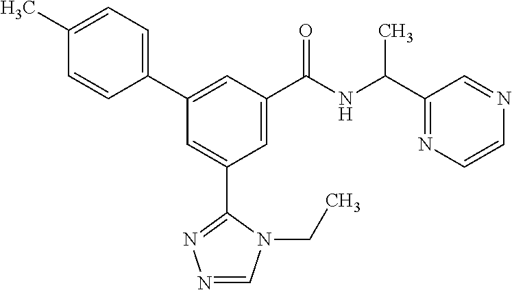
C1(C2=CC(C(NC(C3=NC=CN=C3)C)=O)=CC(C3=NN=CN3CC)=C2)=CC=C(C)C=C1
